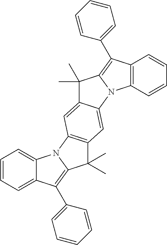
C12=C(C(C3=CC=CC=C3)=C3N1C1=CC4=C(C=C1C3(C)C)N1C(=C(C3=CC=CC=C3)C3=CC=CC=C13)C4(C)C)C=CC=C2
